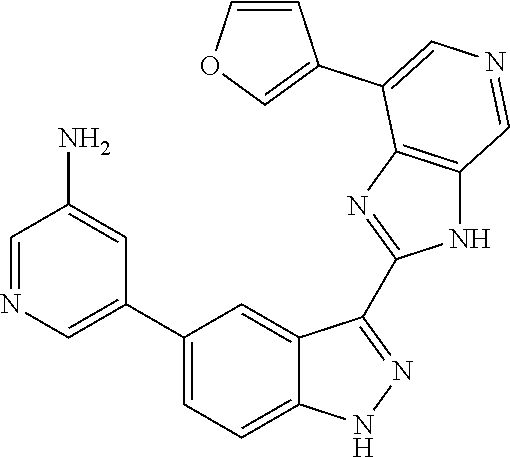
C1(C2=CN=CC(N)=C2)=CC=C2C(=C1)C(C1=NC3=C(N1)C=NC=C3C1=COC=C1)=NN2
